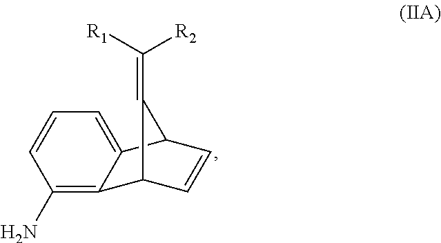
C1(N)=C2C3C=CC(C2=CC=C1)C3=C([R1])[R2]
